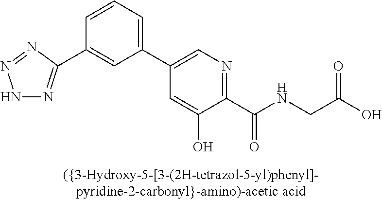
C1=CC(C2=NNN=N2)=CC(C2=CN=C(C(NCC(O)=O)=O)C(O)=C2)=C1
